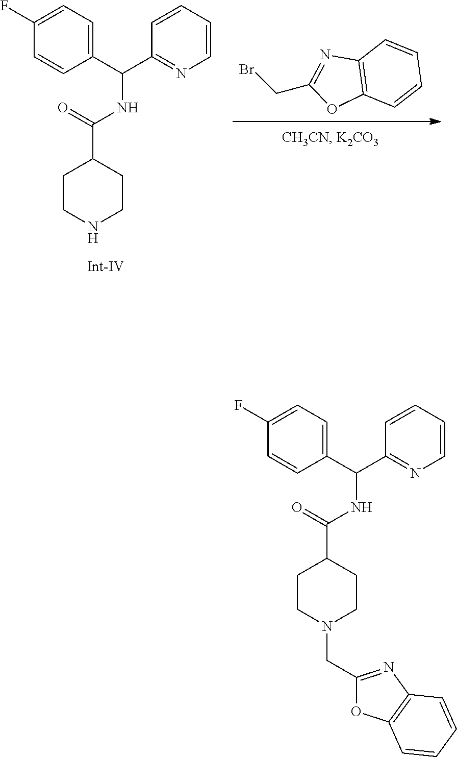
BrCC1=NC2=C(C=CC=C2)O1.C1CNCCC1C(NC(C1=NC=CC=C1)C1=CC=C(F)C=C1)=O.C1CN(CC2=NC3=C(O2)C=CC=C3)CCC1C(NC(C1=NC=CC=C1)C1=CC=C(F)C=C1)=O
